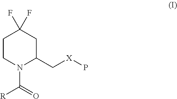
C1CN(C(=O)[R])C(C[X]P)CC1(F)F
